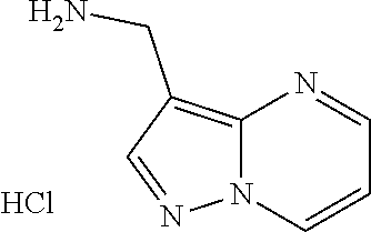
C12=C(CN)C=NN1C=CC=N2.Cl
